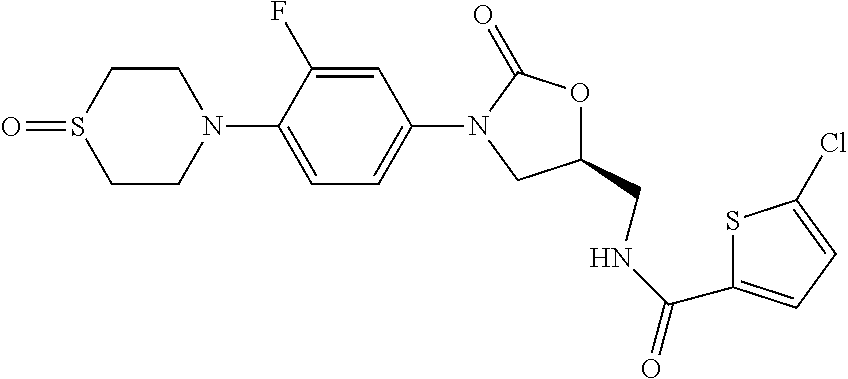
C1CS(=O)CCN1C1=CC=C(N2CC(CNC(C3=CC=C(Cl)S3)=O)OC2=O)C=C1F
